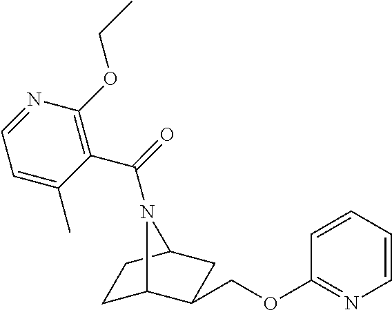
C1(OCC2C3CCC(C2)N3C(=O)C2=C(OCC)N=CC=C2C)=NC=CC=C1
